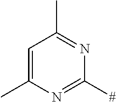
C1=C(C)N=C([#])N=C1C
